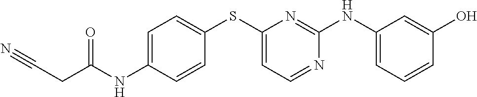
C(C(NC1=CC=C(SC2=CC=NC(NC3=CC=CC(O)=C3)=N2)C=C1)=O)C#N
